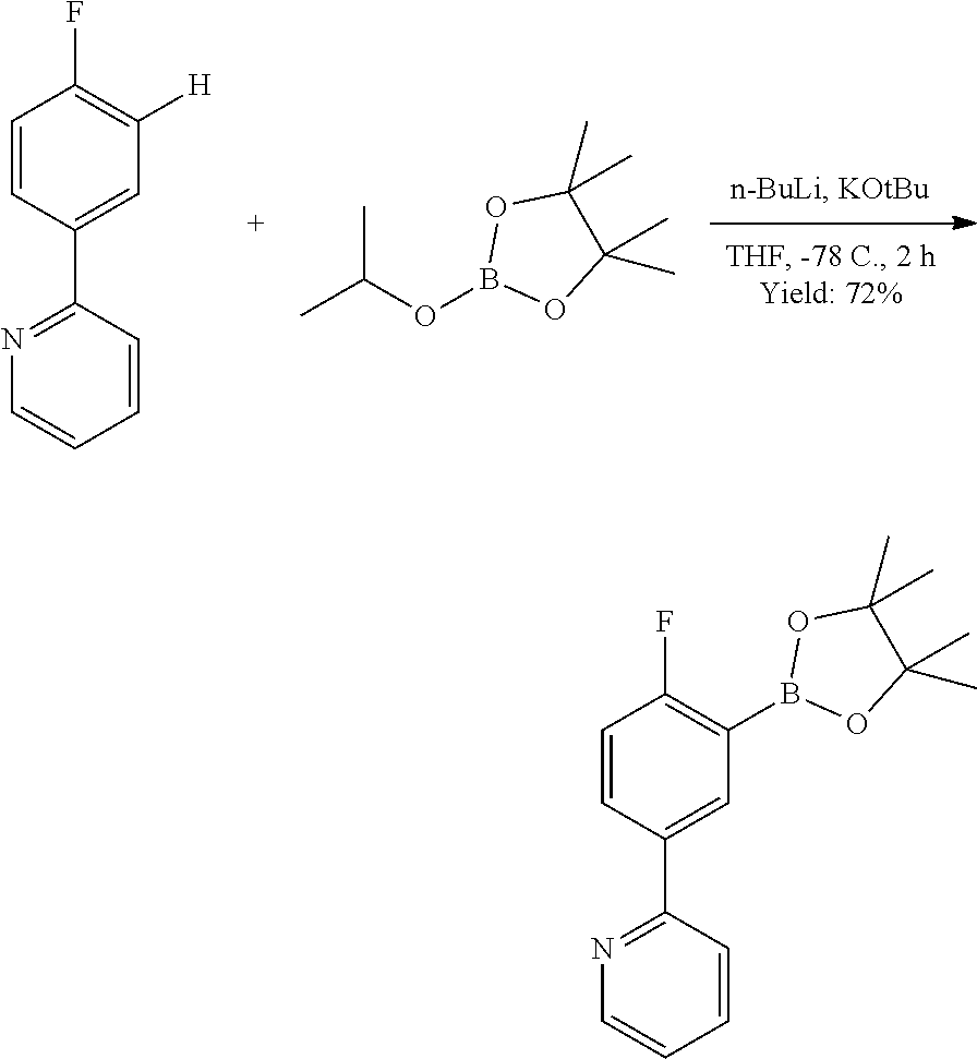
C1=CC(C2=NC=CC=C2)=CC([H])=C1F.O(B1OC(C)(C)C(C)(C)O1)C(C)C.C1=CC(C2=NC=CC=C2)=CC(B2OC(C)(C)C(C)(C)O2)=C1F
